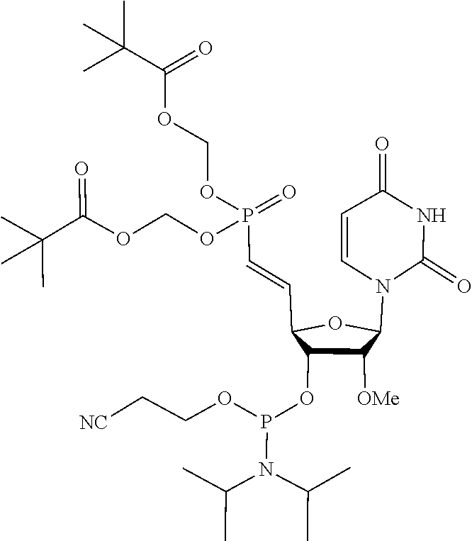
C(C[NC])OP(OC1C([OMe])C(N2C(=O)NC(=O)C=C2)OC1C=CP(OCOC(C(C)(C)C)=O)(=O)OCOC(C(C)(C)C)=O)N(C(C)C)C(C)C
